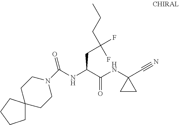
C(NC(C(NC1(C#N)CC1)=O)CC(F)(CCC)F)(N1CCC2(CC1)CCCC2)=O
